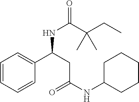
N(C(C(CC)(C)C)=O)C(C1=CC=CC=C1)CC(=O)NC1CCCCC1
